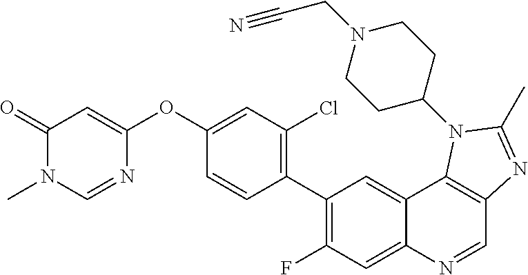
C1(=O)N(C)C=NC(OC2=CC(Cl)=C(C3=C(F)C=C4C(=C3)C3=C(C=N4)N=C(C)N3C3CCN(CC#N)CC3)C=C2)=C1
